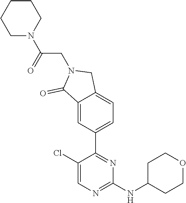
C1(Cl)=CN=C(NC2CCOCC2)N=C1C1=CC=C2C(=C1)C(=O)N(CC(N1CCCCC1)=O)C2
